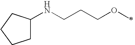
C1C(NCCCOC)CCC1
